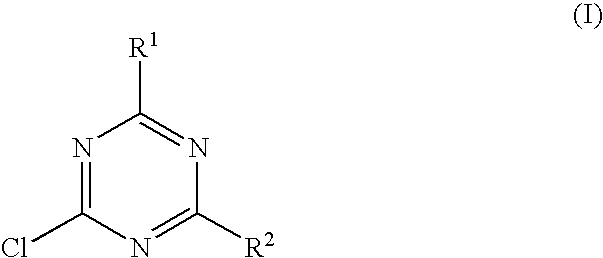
N1=C(Cl)N=C([R2])N=C1[R1]
